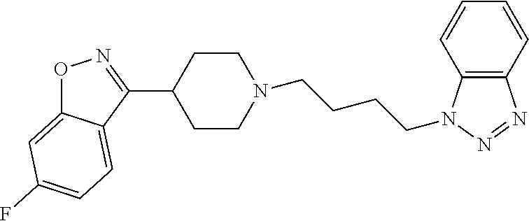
O1C2=CC(F)=CC=C2C(C2CCN(CCCCN3C4=C(N=N3)C=CC=C4)CC2)=N1
